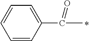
C(=O)(C1=CC=CC=C1)C
